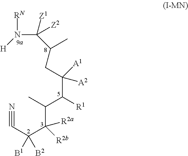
C(C(C(C(C)C(C(CC(C)C(N([RN])[H])([Z1])[Z2])([A2])[A1])[R1])([R2a])[R2b])([B1])[B2])#N
